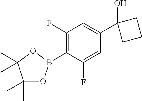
C1(F)=C(B2OC(C)(C)C(C)(C)O2)C(F)=CC(C2(O)CCC2)=C1
